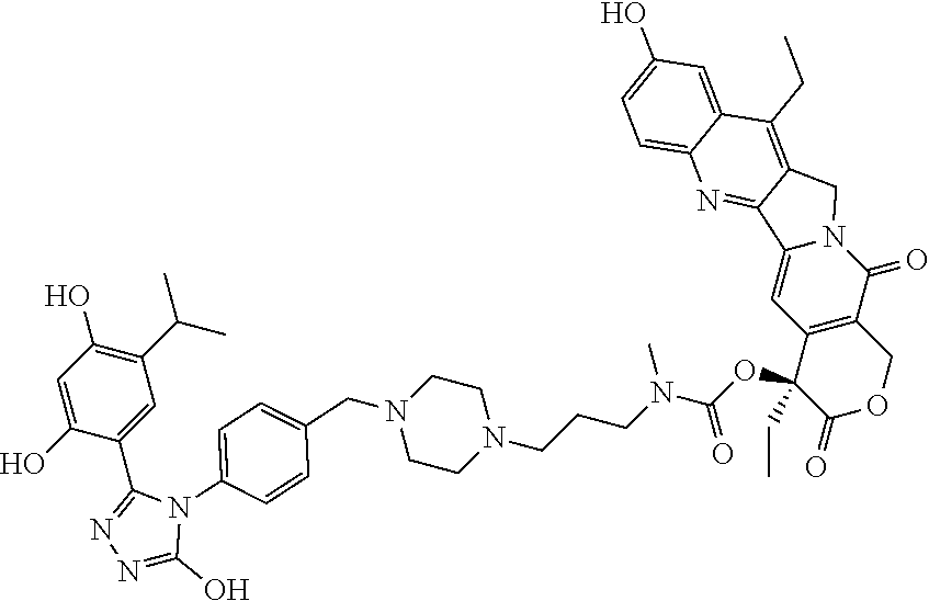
C1=C(O)C(C2=NN=C(O)N2C2=CC=C(CN3CCN(CCCN(C(OC4(CC)C5=C(COC4=O)C(=O)N4C(=C5)C5=NC6=CC=C(O)C=C6C(CC)=C5C4)=O)C)CC3)C=C2)=CC(C(C)C)=C1O
